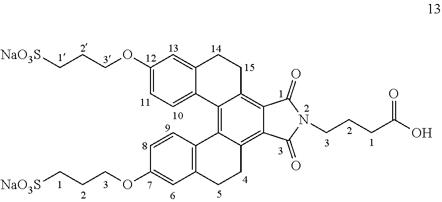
C1(OCCC[NaO3S])=CC=C2C(=C1)CCC1=C3C(=C4C(=C21)C1=C(CC4)C=C(OCCC[NaO3S])C=C1)C(=O)N(CCCC(O)=O)C3=O
